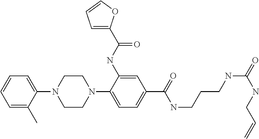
C1=C(C)C(N2CCN(C3=CC=C(C(=O)NCCCNC(=O)NCC=C)C=C3NC(=O)C3=CC=CO3)CC2)=CC=C1
